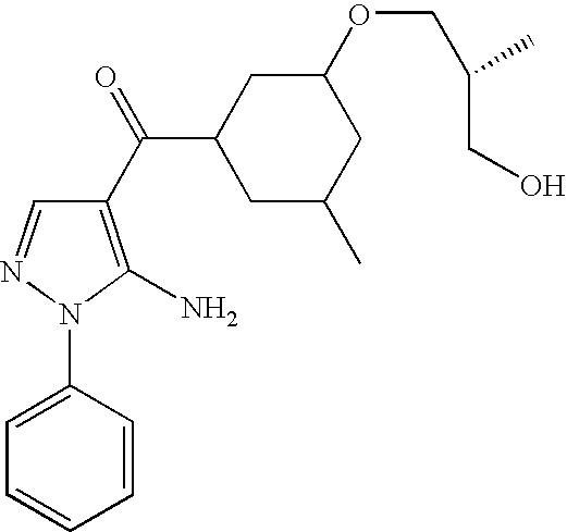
C1=CC(N2C(N)=C(C(C3CC(C)CC(OCC(C)CO)C3)=O)C=N2)=CC=C1
